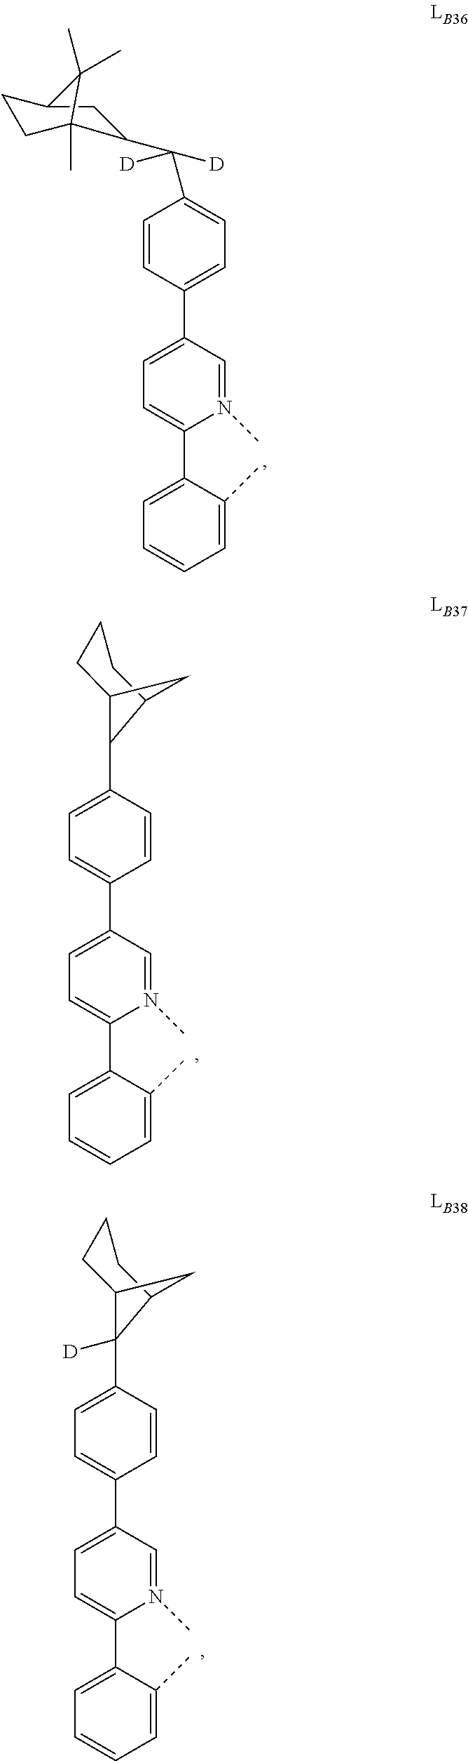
C1(C2=CC=C(C3=CC=C(C(C4C5(C)CCC(C4)C5(C)C)([D])[D])C=C3)C=N2C)=CC=CC=C1C.C1(C2=CC=C(C3=CC=C(C4([D])C5CCCC4C5)C=C3)C=N2C)=CC=CC=C1C.C1(C2=CC=C(C3=CC=C(C4C5CCCC4C5)C=C3)C=N2C)=CC=CC=C1C
